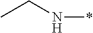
CCN*
